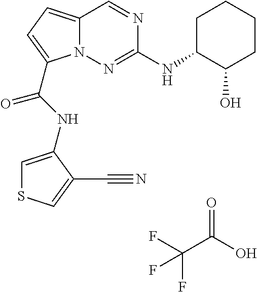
O=C(O)C(F)(F)F.N1=CC2=CC=C(C(NC3=CSC=C3C#N)=O)N2N=C1NC1CCCCC1O
